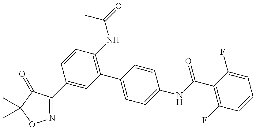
N1=C(C2=CC(C3=CC=C(NC(=O)C4=C(F)C=CC=C4F)C=C3)=C(NC(C)=O)C=C2)C(=O)C(C)(C)O1
